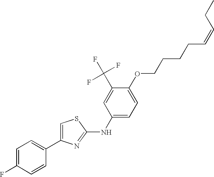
C1(C2=CSC(NC3=CC=C(OCCCCC=CCC)C(C(F)(F)F)=C3)=N2)=CC=C(F)C=C1
